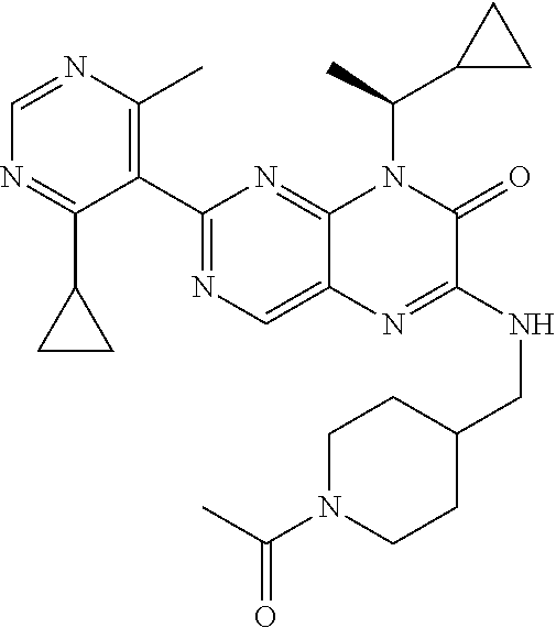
C1=NC(C)=C(C2=NC=C3C(=N2)N(C(C2CC2)C)C(=O)C(NCC2CCN(C(=O)C)CC2)=N3)C(C2CC2)=N1
